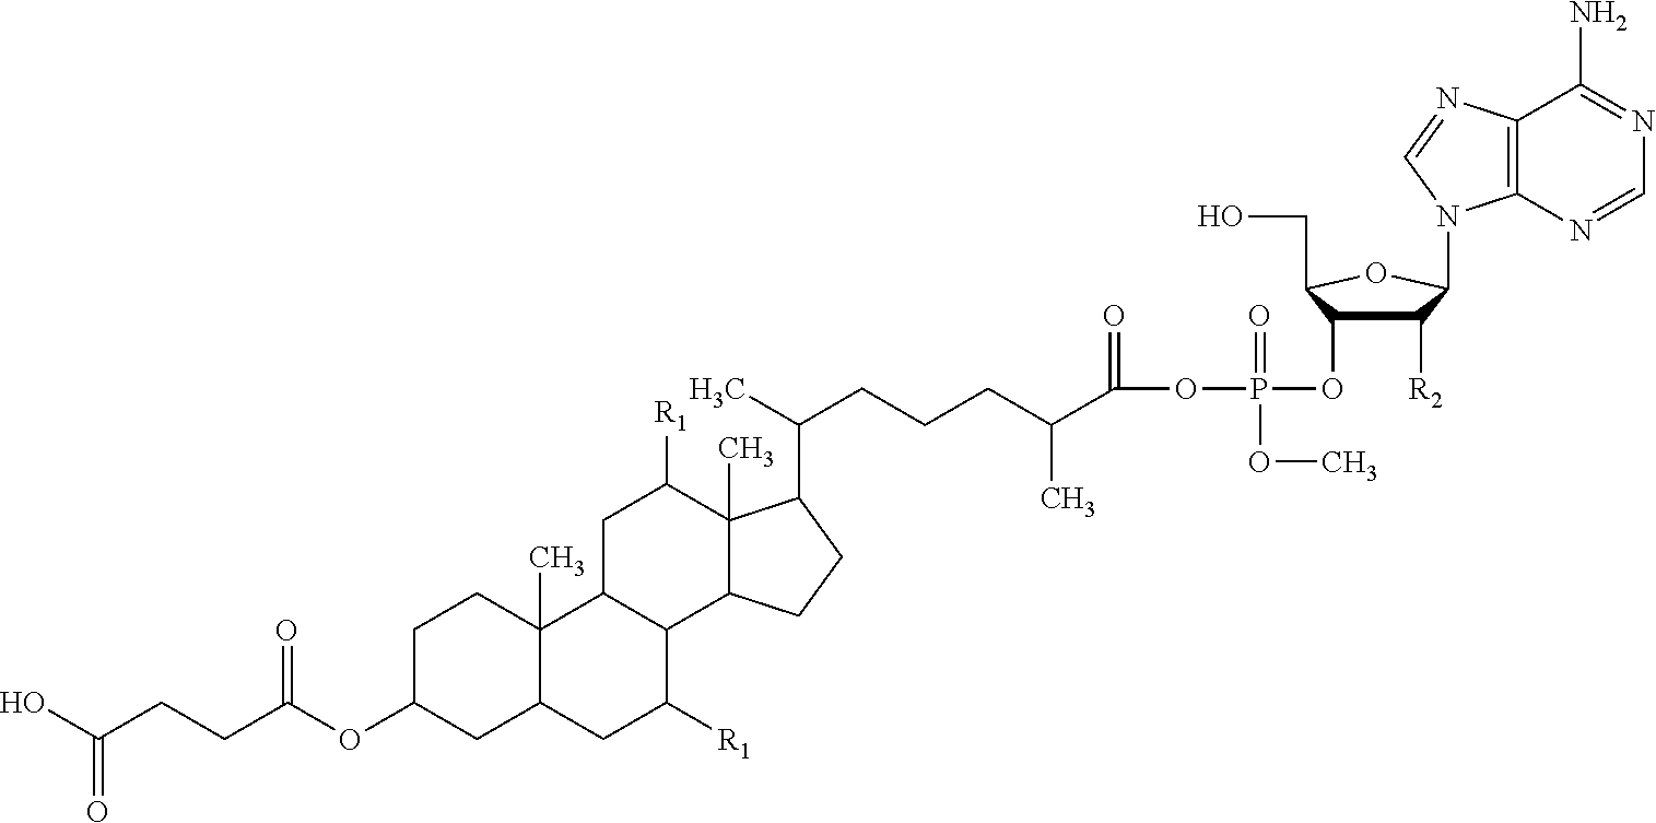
OC(CCC(OC1CC2C(C)(CC1)C1C(C([R1])C2)C2C(C)(C([R1])C1)C(C(C)CCCC(C)C(OP(=O)(OC)OC1C([R2])C(N3C4=C(N=C3)C(N)=NC=N4)OC1CO)=O)CC2)=O)=O
